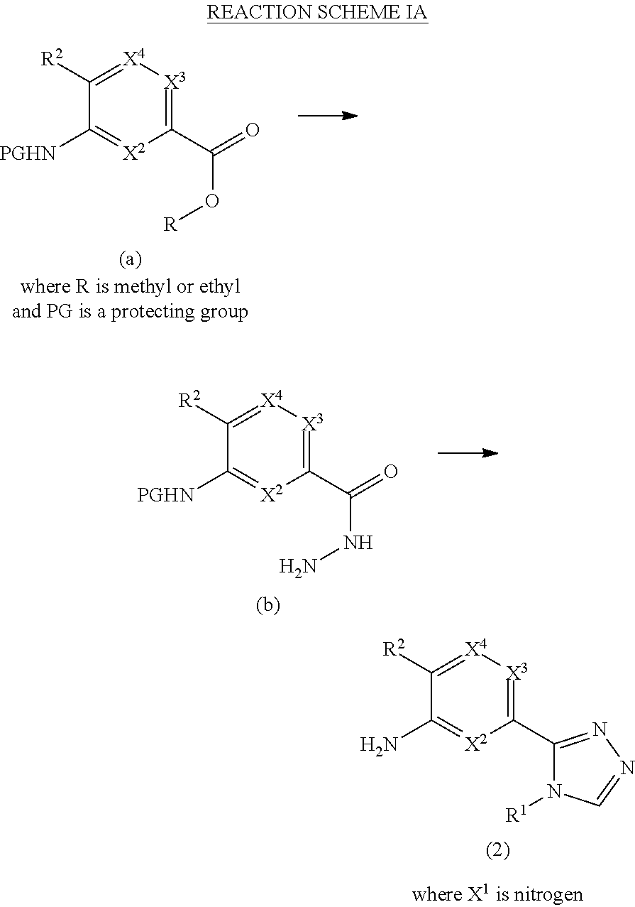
C1([R2])=[X4][X3]=C(C2=NN=CN2[R1])[X2]=C1N.C1([R2])=[X4][X3]=C(C(=O)O[R])[X2]=C1[PGHN].C1([R2])=[X4][X3]=C(C(=O)NN)[X2]=C1[PGHN]
